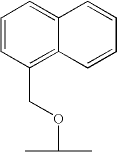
C1=CC(COC(C)C)=C2C(=C1)C=CC=C2
